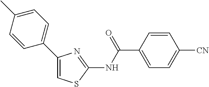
C1=CC(C(NC2=NC(C3=CC=C(C)C=C3)=CS2)=O)=CC=C1[CN]
